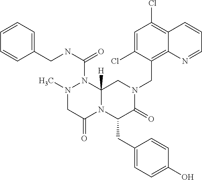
C1=CC=C(CNC(=O)N2N(C)CC(=O)N3C2([H])CN(CC2=C4C(=C(Cl)C=C2Cl)C=CC=N4)C(=O)C3CC2=CC=C(O)C=C2)C=C1
